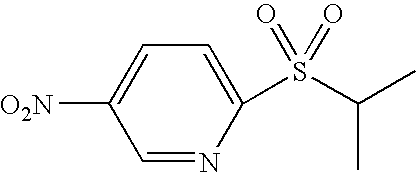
C1=C(S(C(C)C)(=O)=O)N=CC([O2N])=C1
